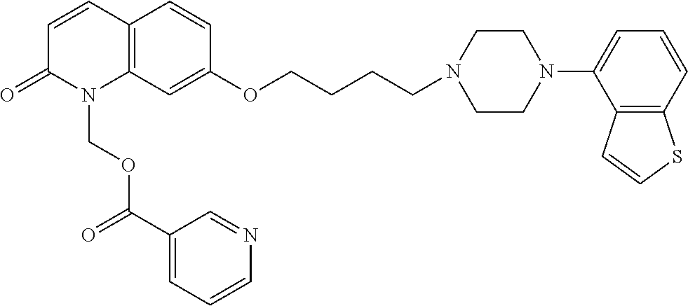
C12=C(C=C(OCCCCN3CCN(C4=CC=CC5=C4C=CS5)CC3)C=C1)N(COC(C1=CC=CN=C1)=O)C(=O)C=C2
